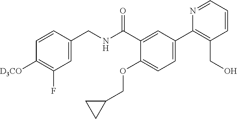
C1=C(CNC(C2=CC(C3=C(CO)C=CC=N3)=CC=C2OCC2CC2)=O)C=CC([D3CO])=C1F
